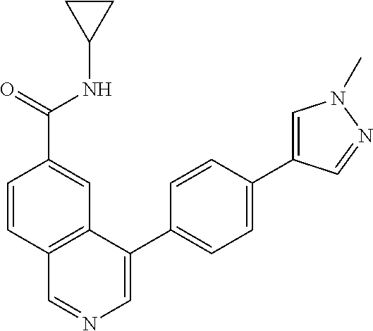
C1=CC(C(=O)NC2CC2)=CC2=C1C=NC=C2C1=CC=C(C2=CN(C)N=C2)C=C1
